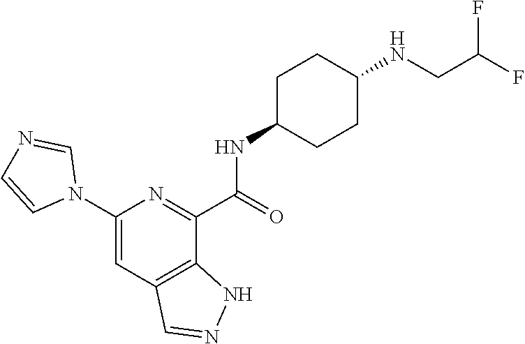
C1(N2C=NC=C2)=CC2=C(C(C(=O)NC3CCC(NCC(F)F)CC3)=N1)NN=C2
